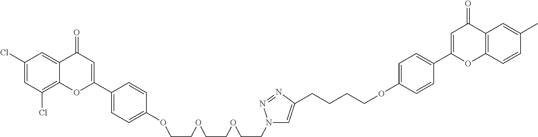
C1(Cl)=CC(Cl)=C2C(=C1)C(=O)C=C(C1=CC=C(OCCOCCOCCN3C=C(CCCCOC4=CC=C(C5=CC(=O)C6=C(O5)C=CC(C)=C6)C=C4)N=N3)C=C1)O2
